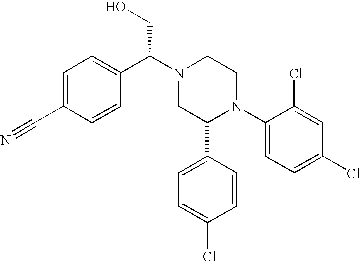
C1=C(C#N)C=CC(C(N2CC(C3=CC=C(Cl)C=C3)N(C3=CC=C(Cl)C=C3Cl)CC2)CO)=C1
